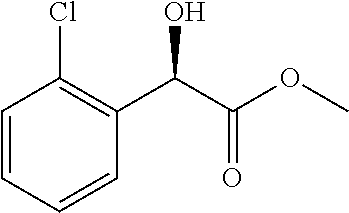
C1=CC(Cl)=C(C(C(OC)=O)O)C=C1
